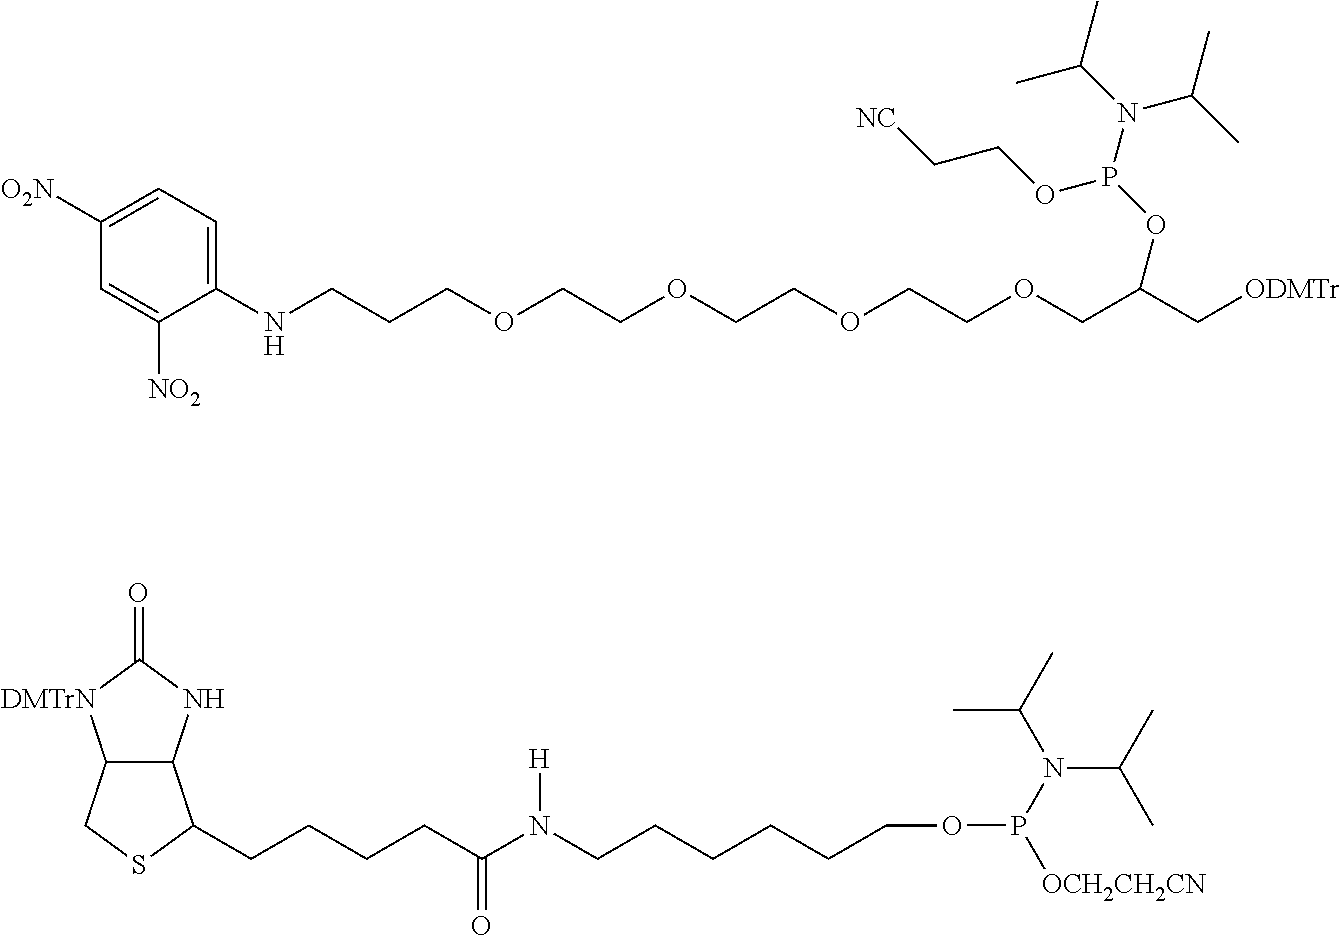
C1(NCCCOCCOCCOCCOCC(C[ODMTr])OP(N(C(C)C)C(C)C)OCC[NC])=CC=C([O2N])C=C1[NO2].C12C(NC(=O)[DMTrN]1)C(CCCCC(N(CCCCCCOP([OCH2CH2CN])N(C(C)C)C(C)C)[H])=O)SC2
